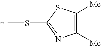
S(C)C1=NC([Me])=C([Me])S1
